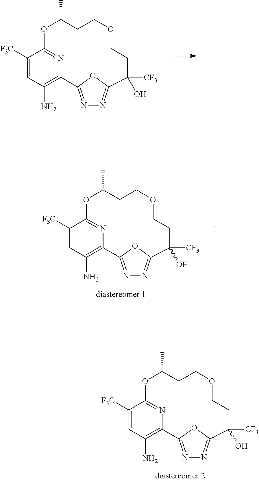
N1=C2OC(=N1)C(O)([CF3])CCOCCC(C)OC1=NC2=C(N)C=C1[F3C].N1=C2OC(=N1)C(O)([CF3])CCOCCC(C)OC1=NC2=C(N)C=C1[F3C].N1=C2OC(=N1)C(O)([CF3])CCOCCC(C)OC1=NC2=C(N)C=C1[F3C]
